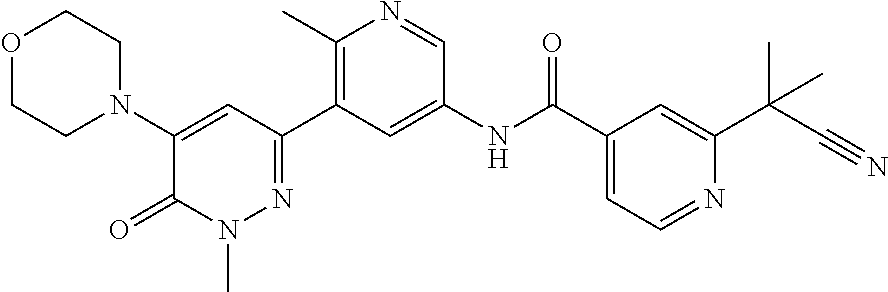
C1(N2CCOCC2)=CC(C2=C(C)N=CC(NC(C3=CC=NC(C(C#N)(C)C)=C3)=O)=C2)=NN(C)C1=O
